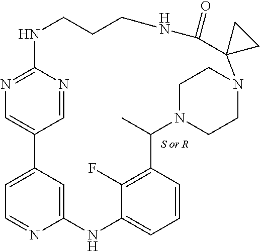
C1=NC2=NC=C1C1=CC=NC(=C1)NC1=CC=CC(=C1F)C(C)N1CCN(CC1)C1(C(=O)NCCCN2)CC1
